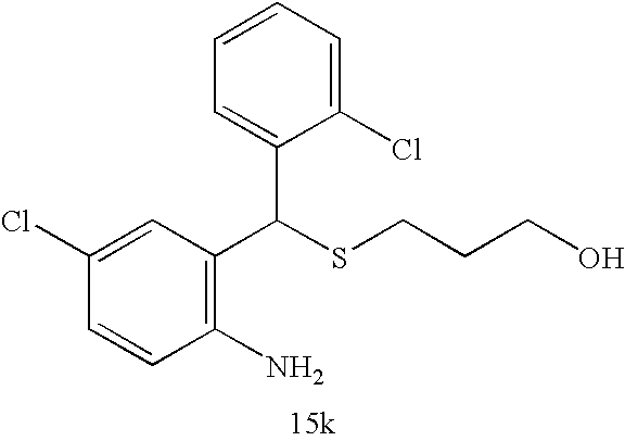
C1=CC(Cl)=CC(C(SCCCO)C2=CC=CC=C2Cl)=C1N
